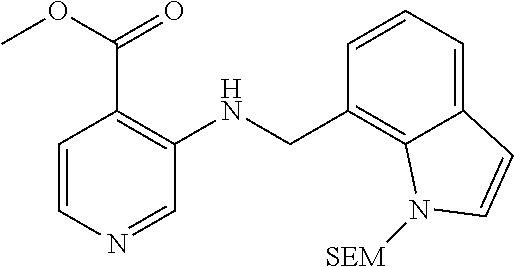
C1=CN=CC(NCC2=C3C(=CC=C2)C=CN3[SEM])=C1C(OC)=O
